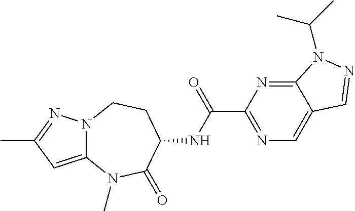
C12=CC(C)=NN1CCC(NC(C1=NC=C3C(=N1)N(C(C)C)N=C3)=O)C(=O)N2C
